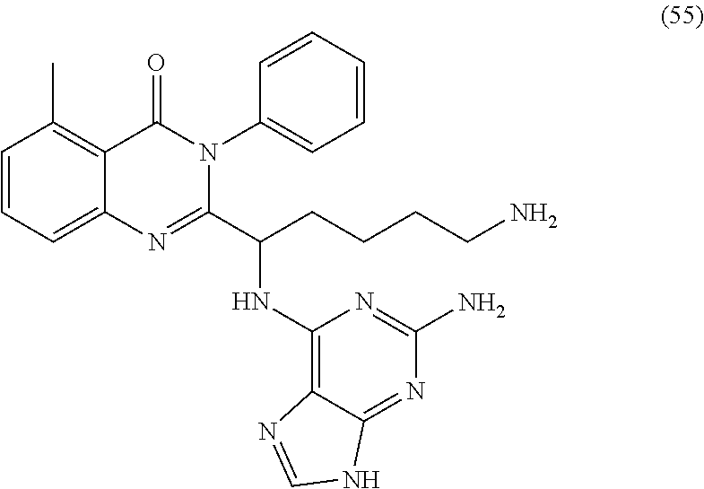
C1=CC=C2C(=C1C)C(=O)N(C1=CC=CC=C1)C(C(CCCCN)NC1=C3C(=NC(N)=N1)NC=N3)=N2
